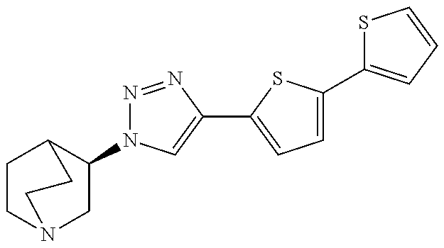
C1(N2N=NC(C3=CC=C(C4=CC=CS4)S3)=C2)CN2CCC1CC2
